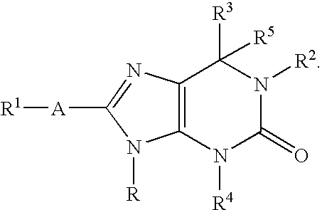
C12=C(N=C([A][R1])N1[R])C([R3])([R5])N([R2])C(=O)N2[R4]
